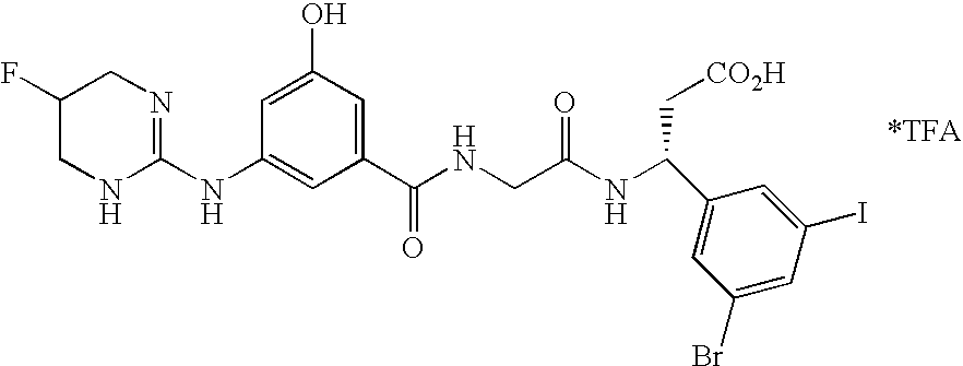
C1(NC2=NCC(F)CN2)=CC(C(=O)NCC(NC(C2=CC(Br)=CC(I)=C2)C[CO2H])=O)=CC(O)=C1
